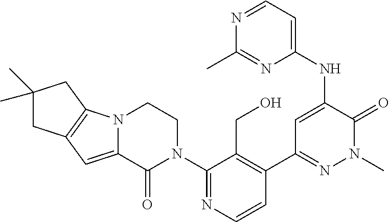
N12C(=CC3=C1CC(C)(C)C3)C(=O)N(C1=NC=CC(C3=NN(C)C(=O)C(NC4=CC=NC(C)=N4)=C3)=C1CO)CC2
